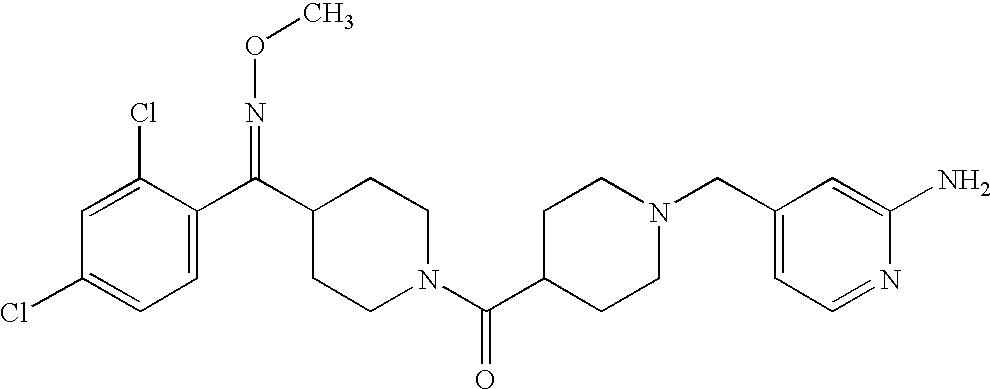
C1=C(Cl)C(C(=NOC)C2CCN(C(=O)C3CCN(CC4=CC=NC(N)=C4)CC3)CC2)=CC=C1Cl
